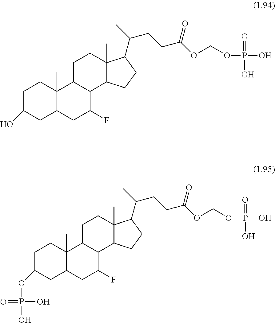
C1CC2(C)C(CC1O)CC(F)C1C2CCC2(C)C1CCC2C(C)CCC(=O)OCOP(=O)(O)O.C1CC2(C)C(CC1OP(=O)(O)O)CC(F)C1C2CCC2(C)C1CCC2C(C)CCC(=O)OCOP(=O)(O)O
